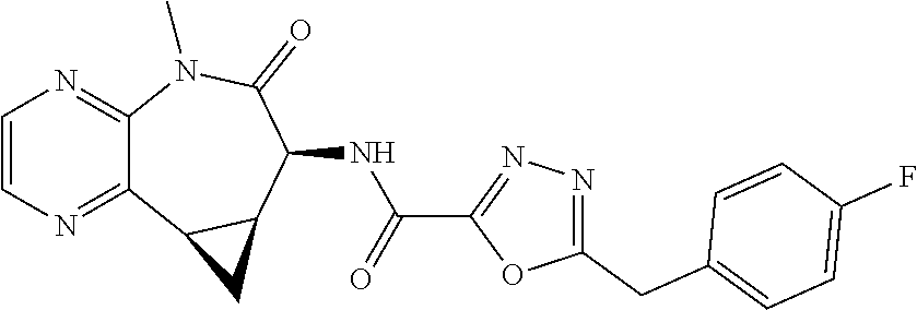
C12=NC=CN=C1N(C)C(=O)C(NC(C1=NN=C(CC3=CC=C(F)C=C3)O1)=O)C1C2C1
